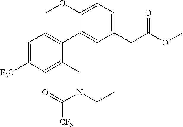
C1=C([F3C])C=C(CN(CC)C(=O)[CF3])C(C2=CC(CC(OC)=O)=CC=C2OC)=C1
